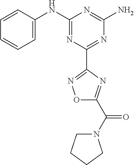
C1=CC(NC2=NC(C3=NOC(C(N4CCCC4)=O)=N3)=NC(N)=N2)=CC=C1
